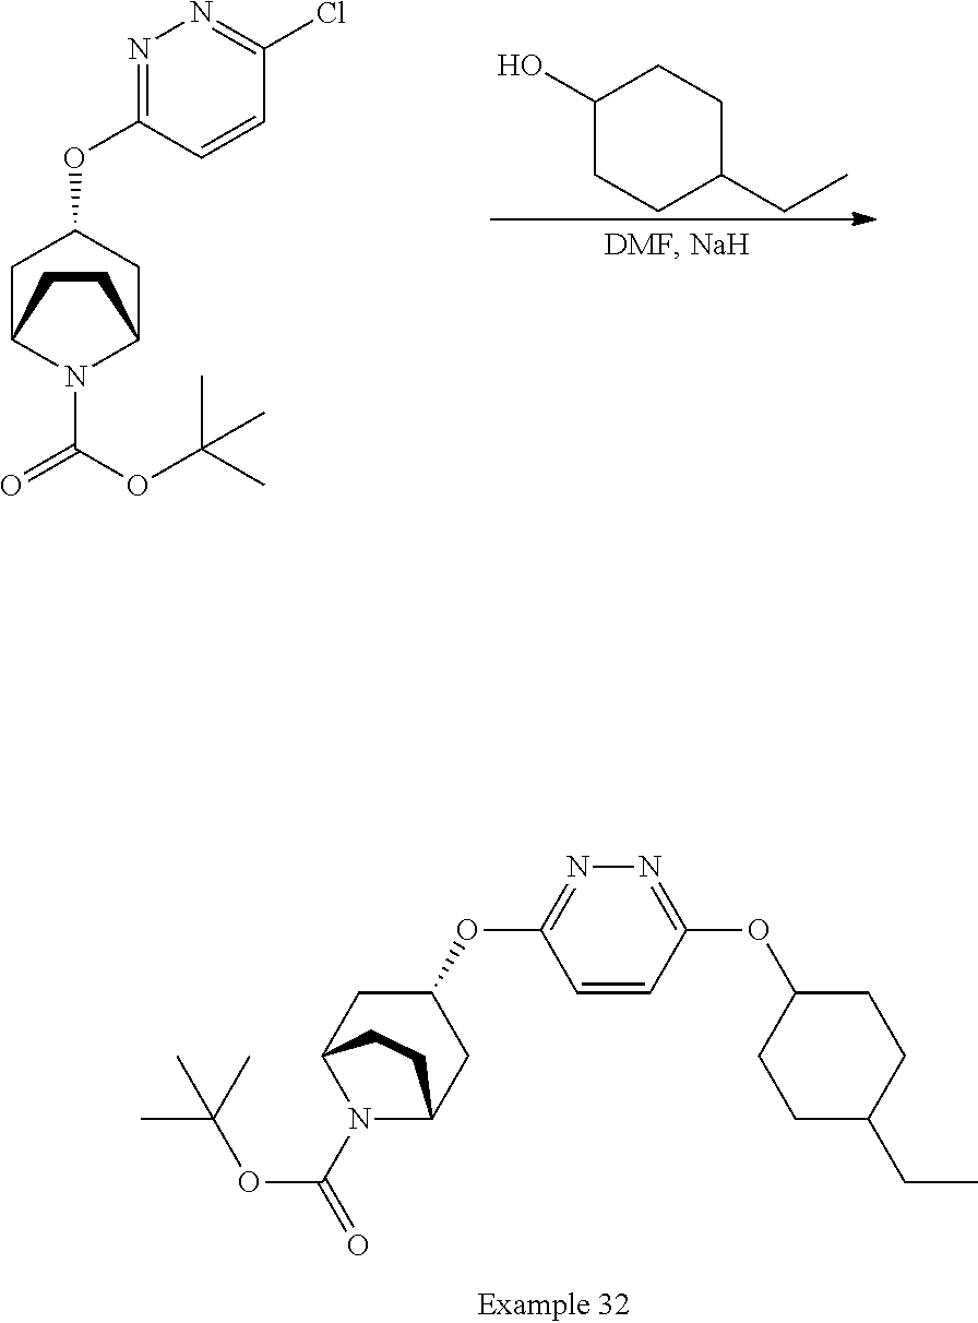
C1C2N(C(OC(C)(C)C)=O)C(CC1OC1=NN=C(Cl)C=C1)CC2.C1(O)CCC(CC)CC1.C1=CC(OC2CCC(CC)CC2)=NN=C1OC1CC2N(C(=O)OC(C)(C)C)C(C1)CC2
